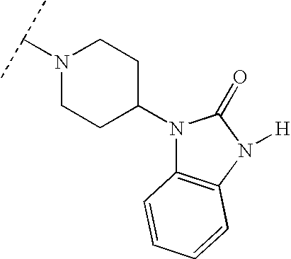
C(N1CCC(N2C3=C(N([H])C2=O)C=CC=C3)CC1)(C)C
